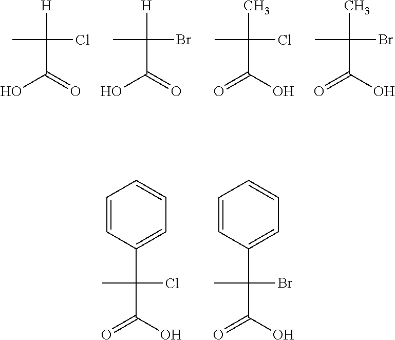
C(C(C)(Cl)[H])(=O)O.C(C(C)(Br)[H])(=O)O.C(C(C)(Cl)C)(O)=O.C(C(C)(Br)C)(O)=O.C(C(C)(Cl)C1=CC=CC=C1)(O)=O.C(C(C)(Br)C1=CC=CC=C1)(O)=O
